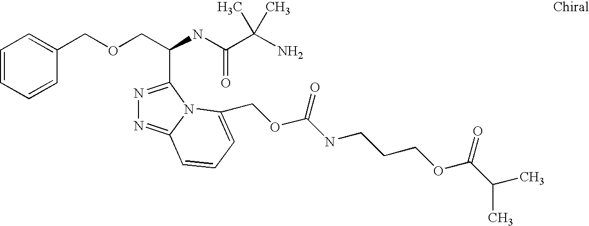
N1=C(C(COCC2=CC=CC=C2)NC(C(N)(C)C)=O)N2C(=N1)C=CC=C2COC(NCCCOC(C(C)C)=O)=O
